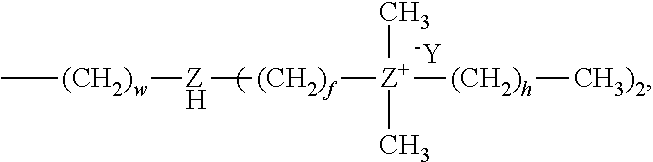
C[(CH2)w][ZH][(CH2)f][Z+](C)([(CH2)h][CH3)2])C.[-Y]
